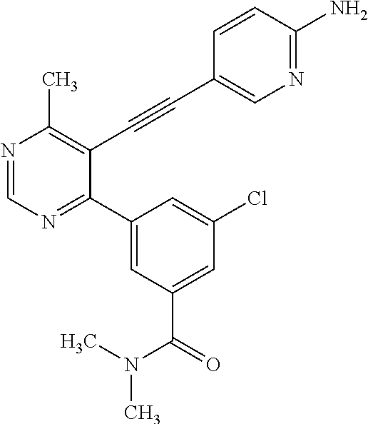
N1=CN=C(C2=CC(C(N(C)C)=O)=CC(Cl)=C2)C(C#CC2=CN=C(N)C=C2)=C1C
